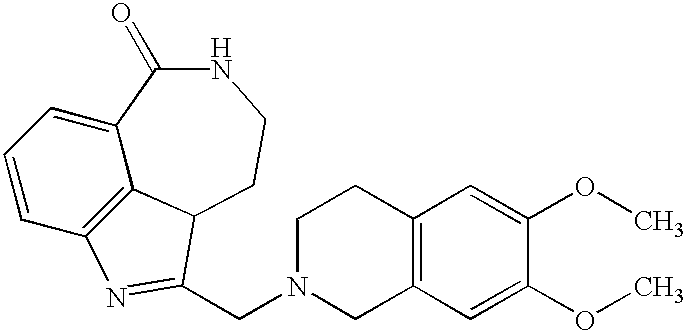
C1=CC2=C3C(=C1)C(=O)NCCC3C(CN1CC3=C(CC1)C=C(OC)C(OC)=C3)=N2
